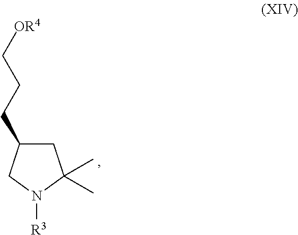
C1C(CCC[OR4])CN([R3])C1(C)C
